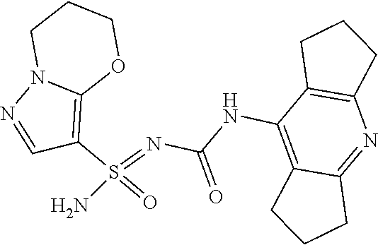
C1(S(=O)(=NC(NC2=C3C(=NC4=C2CCC4)CCC3)=O)N)=C2OCCCN2N=C1
